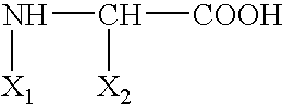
N([X1])C([X2])[COOH]
